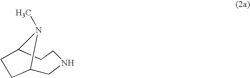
C1C2N(C)C(CCN1)CC2
